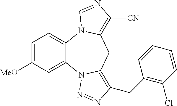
C1=C([MeO])C=C2C(=C1)N1C(=C([CN])N=C1)CC1=C(CC3=C(Cl)C=CC=C3)N=NN21
